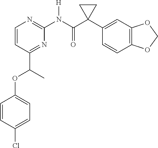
C1=CC(C(C)OC2=CC=C(Cl)C=C2)=NC(N(C(C2(C3=CC4=C(C=C3)OCO4)CC2)=O)[H])=N1
